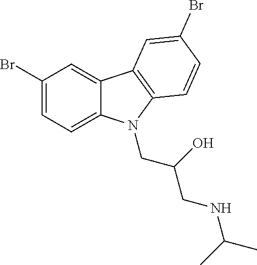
C1(Br)=CC=C2C(=C1)C1=C(C=CC(Br)=C1)N2CC(O)CNC(C)C
